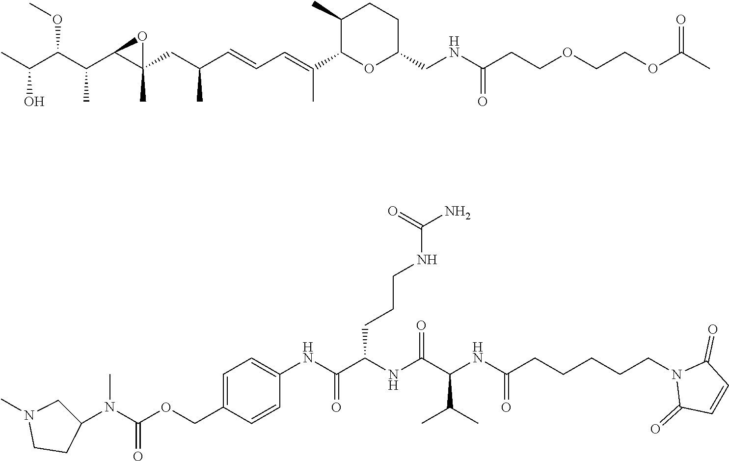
CC(C(C(C1C(CC(C=CC=C(C)C2OC(CNC(CCOCCOC(=O)C)=O)CCC2C)C)(C)O1)C)OC)O.N(C(OCC1=CC=C(NC(C(NC(C(NC(CCCCCN2C(=O)C=CC2=O)=O)C(C)C)=O)CCCNC(N)=O)=O)C=C1)=O)(C1CN(C)CC1)C
